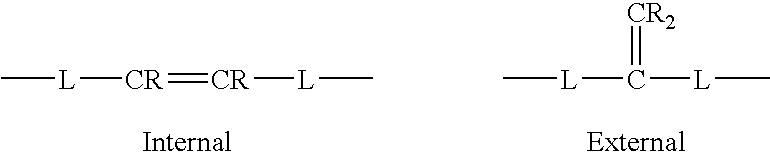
C[L][CR]=[CR][L]C.C[L]C([L]C)=[CR2]
